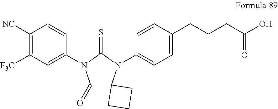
C1([NC])=C([F3C])C=C(N2C(=O)C3(N(C4=CC=C(CCCC(=O)O)C=C4)C2=S)CCC3)C=C1
